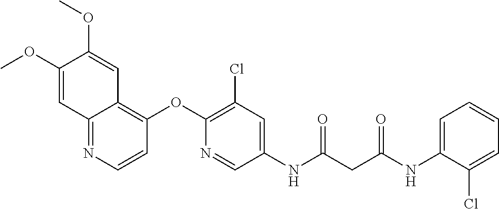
C12=NC=CC(OC3=C(Cl)C=C(NC(CC(NC4=CC=CC=C4Cl)=O)=O)C=N3)=C1C=C(OC)C(OC)=C2
